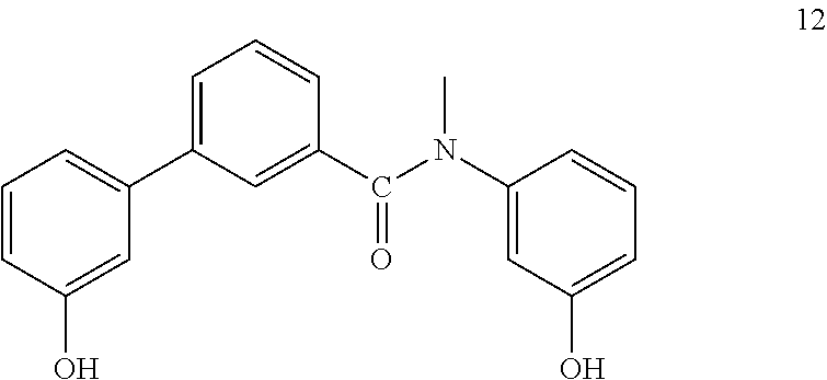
C1(N(C)C(C2=CC(C3=CC=CC(O)=C3)=CC=C2)=O)=CC(O)=CC=C1
